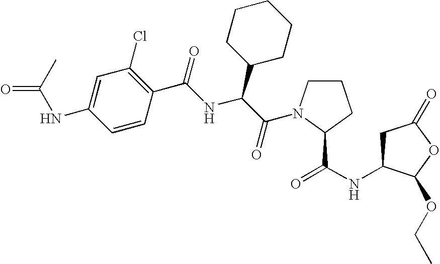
C1C(NC(=O)C2N(C(C(NC(C3=C(Cl)C=C(NC(=O)C)C=C3)=O)C3CCCCC3)=O)CCC2)C(OCC)OC1=O
